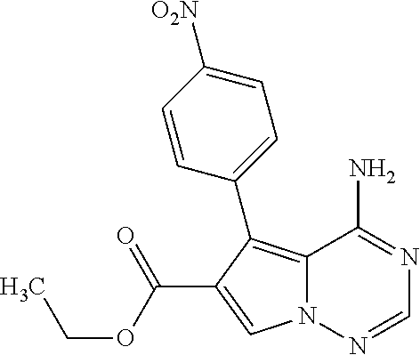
C12=C(C3=CC=C([O2N])C=C3)C(C(OCC)=O)=CN1N=CN=C2N
